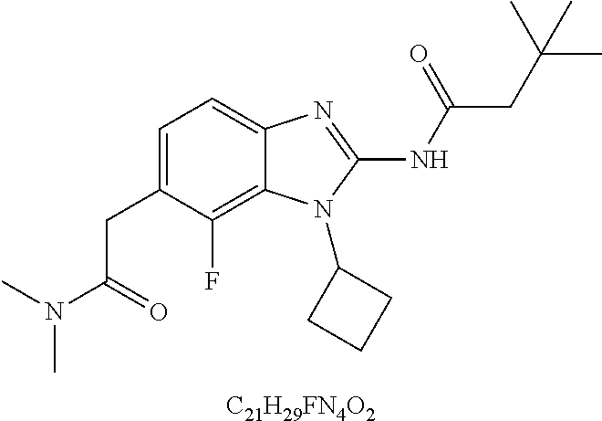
C1=C(CC(N(C)C)=O)C(F)=C2C(=C1)N=C(NC(=O)CC(C)(C)C)N2C1CCC1.[C21H29FN4O2]
